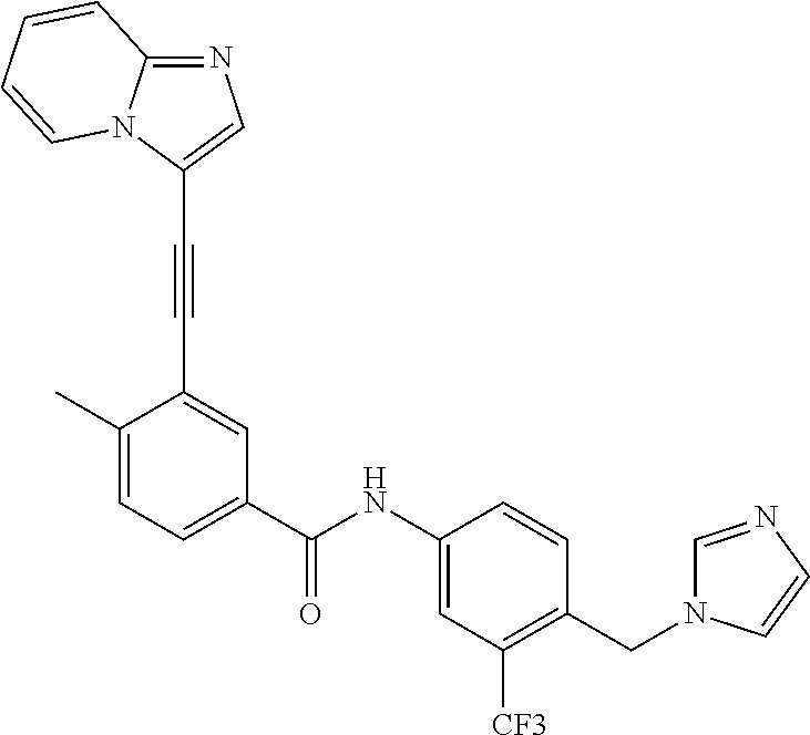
C12=NC=C(C#CC3=CC(C(NC4=CC([CF3])=C(CN5C=NC=C5)C=C4)=O)=CC=C3C)N1C=CC=C2
